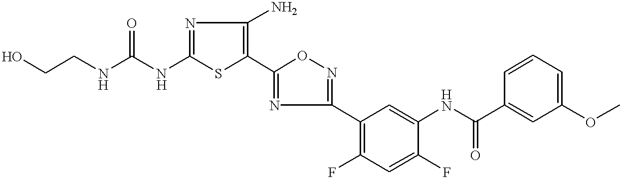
C1(NC(=O)NCCO)=NC(N)=C(C2=NC(C3=C(F)C=C(F)C(NC(C4=CC(OC)=CC=C4)=O)=C3)=NO2)S1
